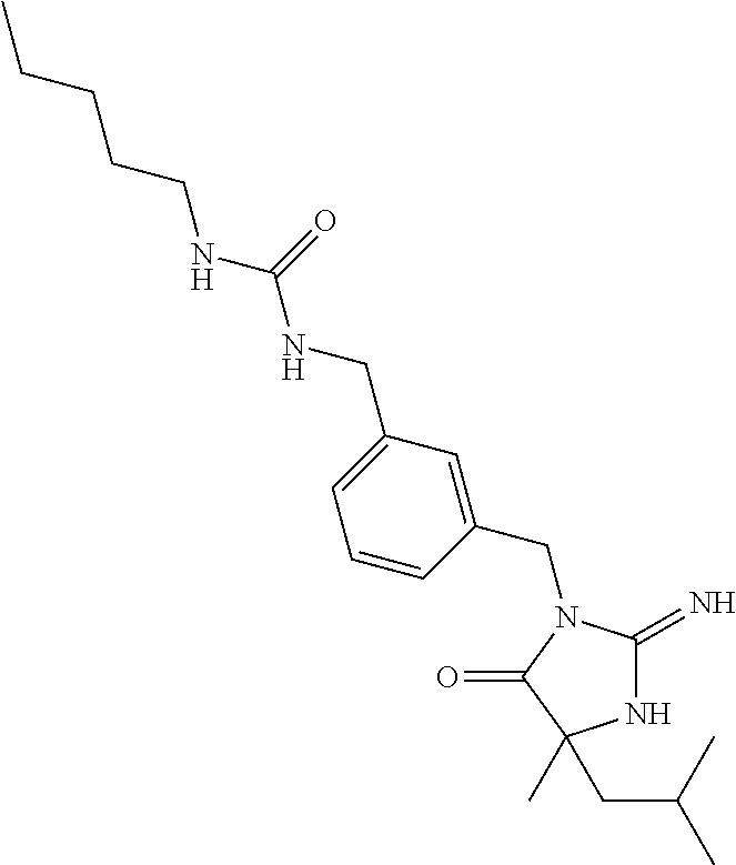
N1C(=N)N(CC2=CC(CNC(NCCCCC)=O)=CC=C2)C(=O)C1(CC(C)C)C
